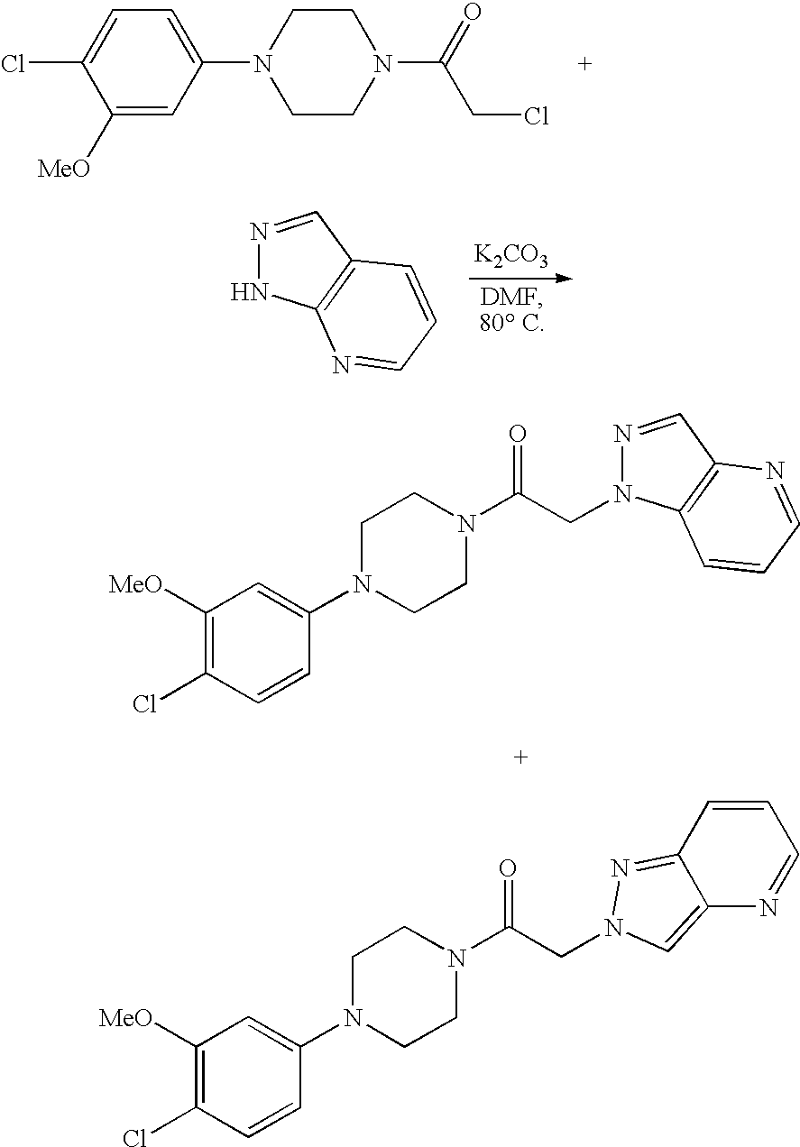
[K2CO3].N1=CC2=C(N1)N=CC=C2.C1([MeO])=CC(N2CCN(C(=O)CCl)CC2)=CC=C1Cl.N1=CC2=C(C=CC=N2)N1CC(N1CCN(C2=CC([MeO])=C(Cl)C=C2)CC1)=O.N1=C2C(=CN1CC(N1CCN(C3=CC([MeO])=C(Cl)C=C3)CC1)=O)N=CC=C2
